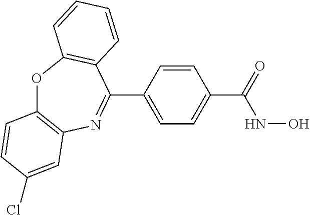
O1C2=C(N=C(C3=CC=C(C(NO)=O)C=C3)C3=C1C=CC=C3)C=C(Cl)C=C2
